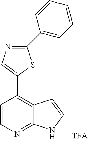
C1=CN=C2C(=C1C1=CN=C(C3=CC=CC=C3)S1)C=CN2
